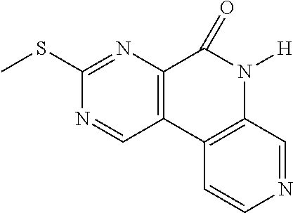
C12=C(C3=C(N([H])C1=O)C=NC=C3)C=NC(SC)=N2
